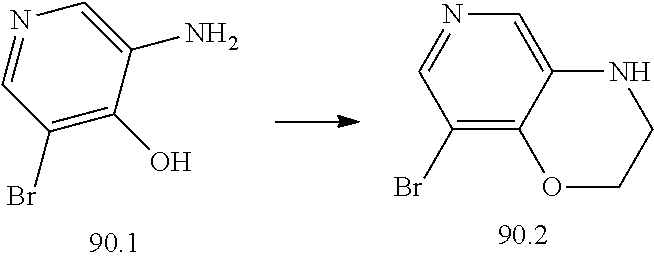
N1=CC(Br)=C(O)C(N)=C1.C12=CN=CC(Br)=C1OCCN2
